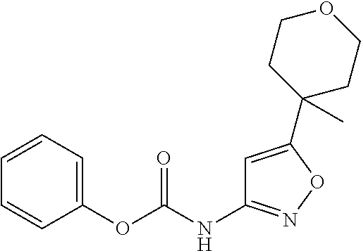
C1(OC(NC2=NOC(C3(C)CCOCC3)=C2)=O)=CC=CC=C1
